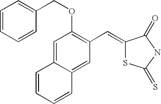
C1=CC=CC(COC2=C(C=C3SC(=S)NC3=O)C=C3C(=C2)C=CC=C3)=C1
